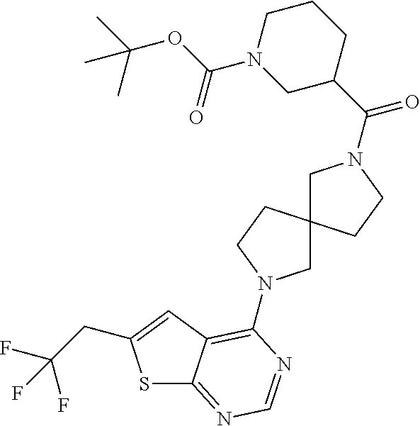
S1C2=NC=NC(N3CC4(CC3)CN(C(=O)C3CCCN(C(OC(C)(C)C)=O)C3)CC4)=C2C=C1CC(F)(F)F
